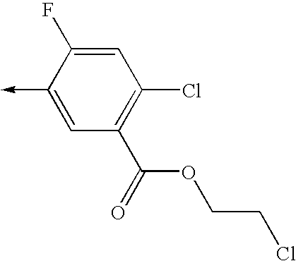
C1(->C)=CC(C(=O)OCCCl)=C(Cl)C=C1F
